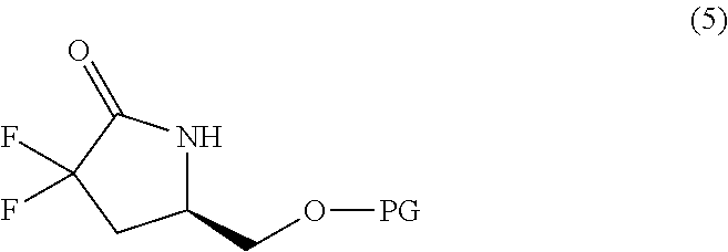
C1(CO[PG])NC(=O)C(F)(F)C1
